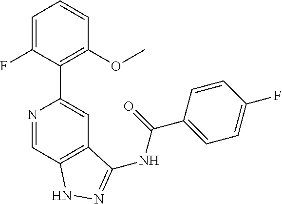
N1=CC2=C(C=C1C1=C(OC)C=CC=C1F)C(NC(C1=CC=C(F)C=C1)=O)=NN2
